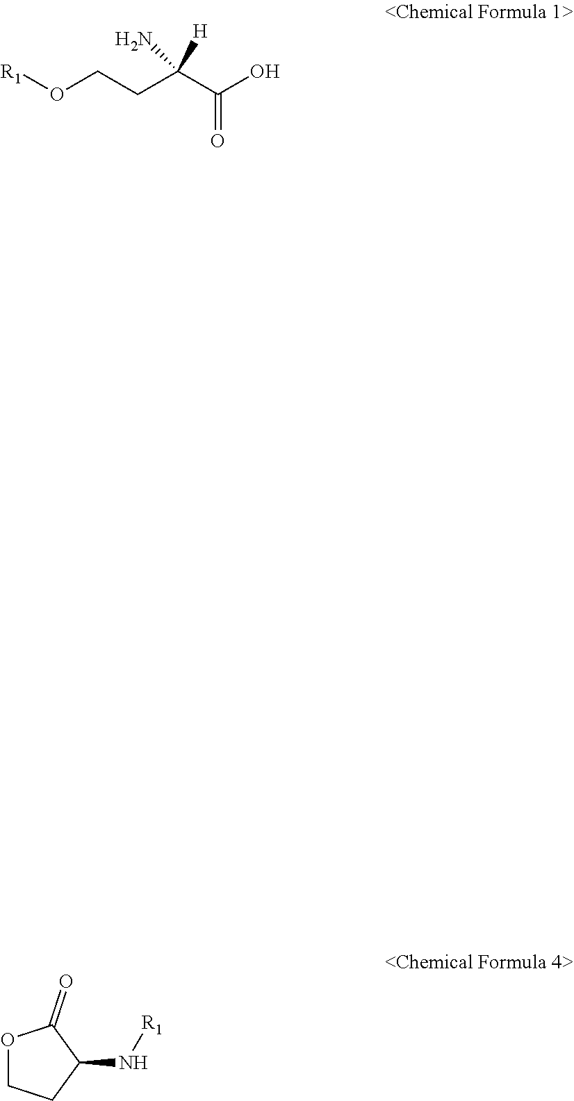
[R1]OCCC(C(O)=O)([H])N.O1CCC(N[R1])C1=O
